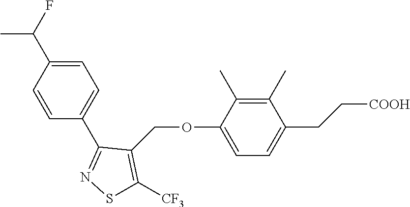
C1=C(C(F)C)C=CC(C2=NSC([CF3])=C2COC2=CC=C(CC[COOH])C(C)=C2C)=C1
